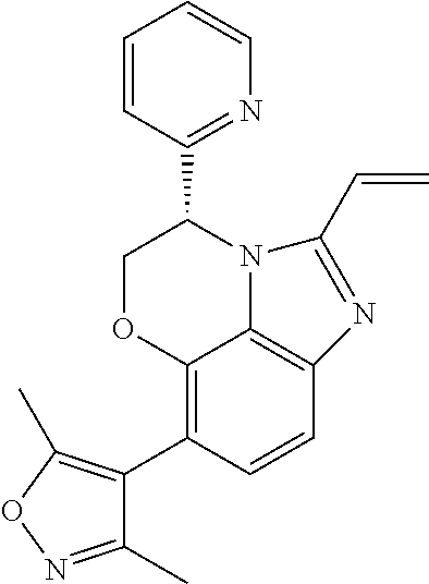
C12=C(C3=C(C)ON=C3C)C=CC3=C1N(C(C1=NC=CC=C1)CO2)C(C=C)=N3
